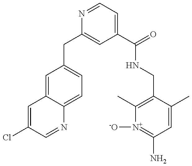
C1=C(Cl)C=NC2=CC=C(CC3=CC(C(=O)NCC4=C(C)[N+]([-O])=C(N)C=C4C)=CC=N3)C=C12
